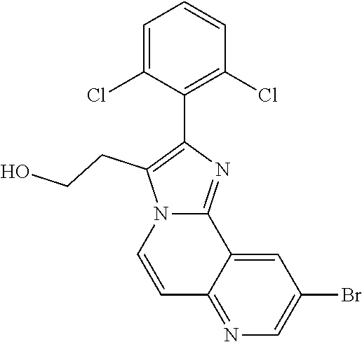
C1=C(Cl)C(C2=C(CCO)N3C(=N2)C2=CC(Br)=CN=C2C=C3)=C(Cl)C=C1
